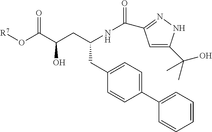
N(C(CC(C(O[R7])=O)O)CC1=CC=C(C2=CC=CC=C2)C=C1)C(=O)C1=NNC(C(O)(C)C)=C1
